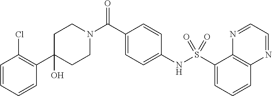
C1(O)(C2=C(Cl)C=CC=C2)CCN(C(C2=CC=C(NS(C3=CC=CC4=C3N=CC=N4)(=O)=O)C=C2)=O)CC1
